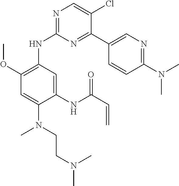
C1=C(N(C)CCN(C)C)C(NC(C=C)=O)=CC(NC2=NC=C(Cl)C(C3=CN=C(N(C)C)C=C3)=N2)=C1OC
